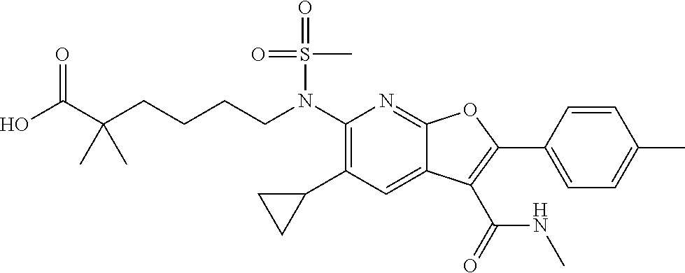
N(C1=C(C2CC2)C=C2C(=N1)OC(C1=CC=C(C)C=C1)=C2C(=O)NC)(S(=O)(C)=O)CCCCC(C(O)=O)(C)C
